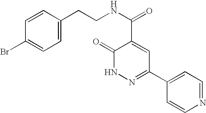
C1=CN=CC=C1C1=NNC(=O)C(C(=O)NCCC2=CC=C(Br)C=C2)=C1
